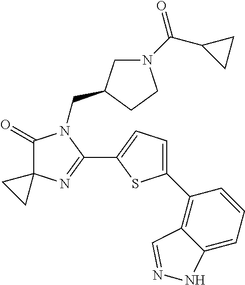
C1(=O)C2(N=C(C3=CC=C(C4=C5C(=CC=C4)NN=C5)S3)N1CC1CN(C(C3CC3)=O)CC1)CC2
